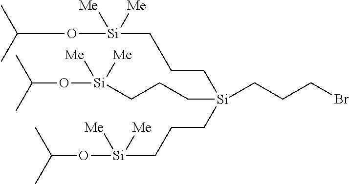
C(C[Si](CCC[Si](OC(C)C)([Me])[Me])(CCCBr)CCC[Si]([Me])(OC(C)C)[Me])C[Si](OC(C)C)([Me])[Me]
